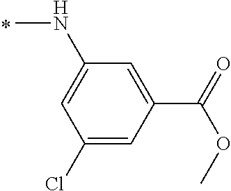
C1(NC)=CC(Cl)=CC(C(=O)OC)=C1
